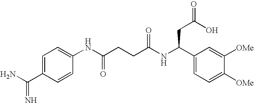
C1=C(C(N)=N)C=CC(NC(CCC(NC(C2=CC=C([OMe])C([OMe])=C2)CC(=O)O)=O)=O)=C1
